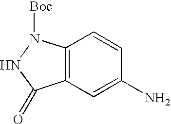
C12=C(C=C(N)C=C1)C(=O)NN2[Boc]
